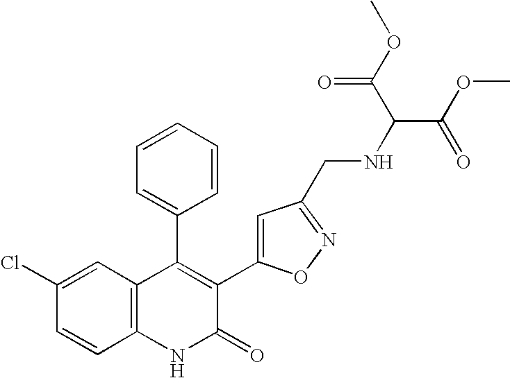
C1(Cl)=CC2=C(C=C1)NC(=O)C(C1=CC(CNC(C(OC)=O)C(OC)=O)=NO1)=C2C1=CC=CC=C1
